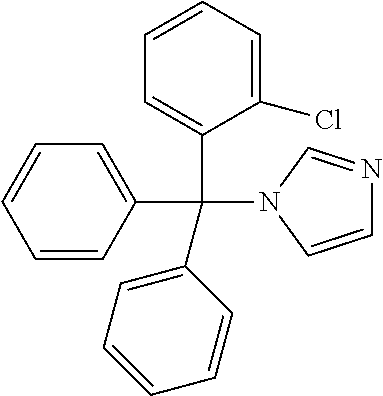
C1(C(C2=CC=CC=C2)(C2=CC=CC=C2)N2C=CN=C2)=CC=CC=C1Cl
